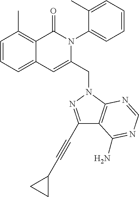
C1=CC=C2C(=C1C)C(=O)N(C1=CC=CC=C1C)C(CN1C3=C(C(C#CC4CC4)=N1)C(N)=NC=N3)=C2
